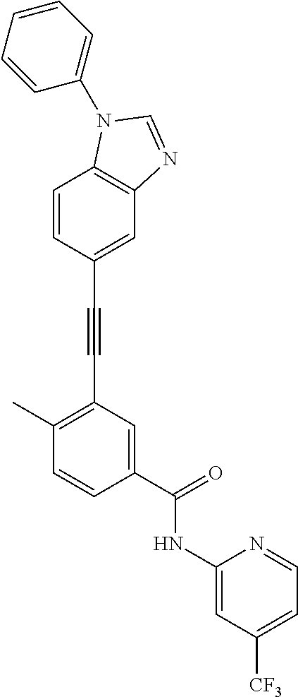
C1=CC2=C(C=C1C#CC1=C(C)C=CC(C(=O)NC3=CC([CF3])=CC=N3)=C1)N=CN2C1=CC=CC=C1
